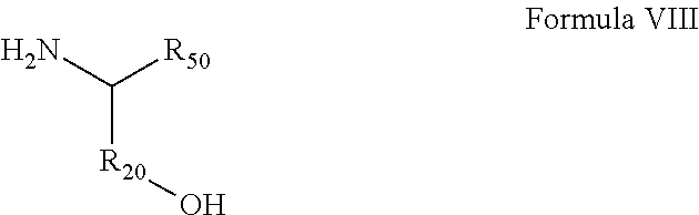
NC([R50])[R20]O
